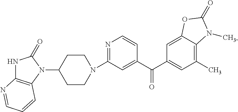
N1=C(N2CCC(N3C4=C(NC3=O)N=CC=C4)CC2)C=C(C(C2=CC(C)=C3C(=C2)OC(=O)N3C)=O)C=C1
